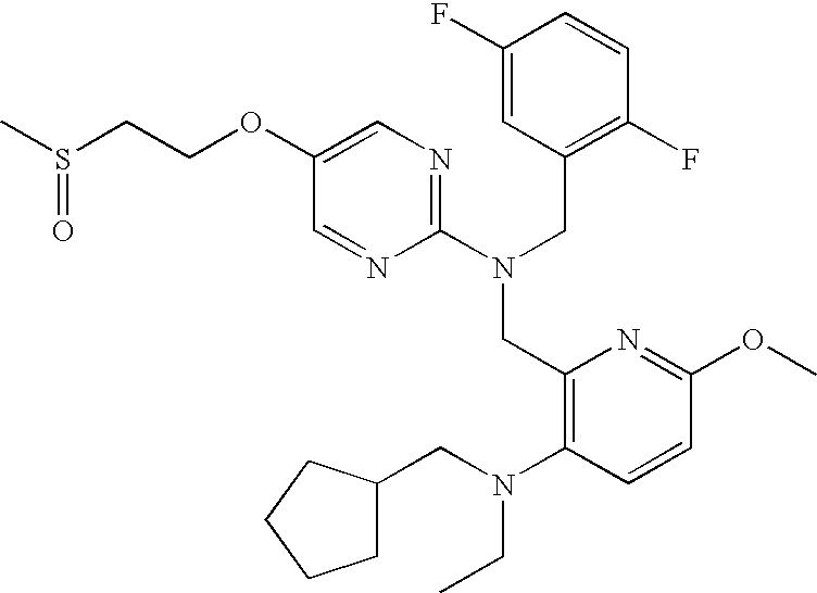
C1(OCCS(C)=O)=CN=C(N(CC2=C(F)C=CC(F)=C2)CC2=C(N(CC3CCCC3)CC)C=CC(OC)=N2)N=C1
